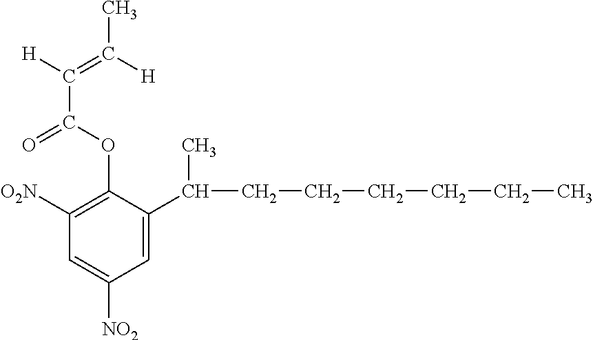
C1=C(C(C)CCCCCC)C(OC(=O)C([H])=C([H])C)=C([O2N])C=C1[NO2]
